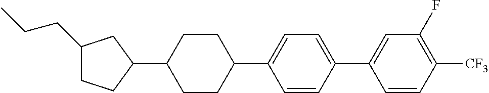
C1(CCC)CCC(C2CCC(C3=CC=C(C4=CC(F)=C([CF3])C=C4)C=C3)CC2)C1
